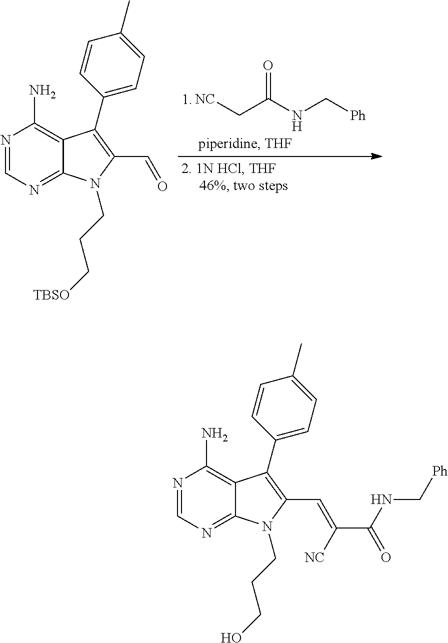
[NC]CC(NC[Ph])=O.N1=CN=C2C(=C1N)C(C1=CC=C(C)C=C1)=C(C=O)N2CCC[TBSO].N1=CN=C2C(=C1N)C(C1=CC=C(C)C=C1)=C(C=C(C(NC[Ph])=O)[NC])N2CCCO
